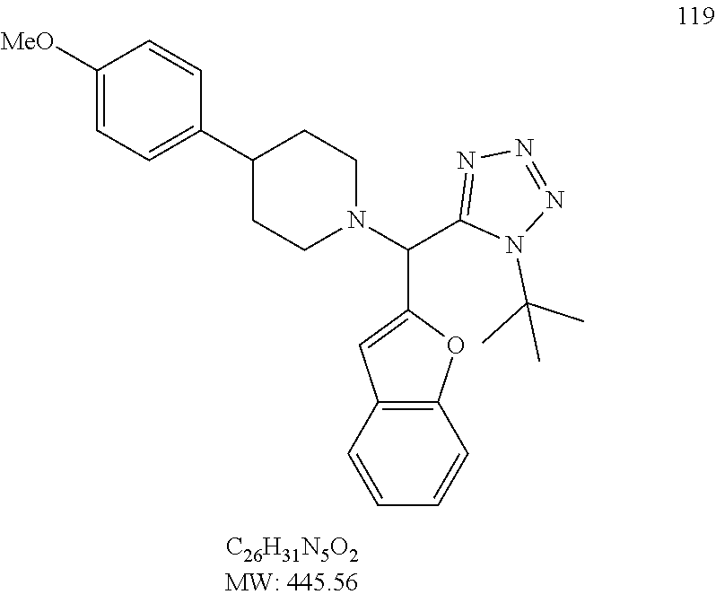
C1([MeO])=CC=C(C2CCN(C(C3=NN=NN3C(C)(C)C)C3=CC4=C(O3)C=CC=C4)CC2)C=C1
